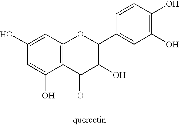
C1(O)=CC2=C(C(O)=C1)C(=O)C(O)=C(C1=CC(O)=C(O)C=C1)O2
